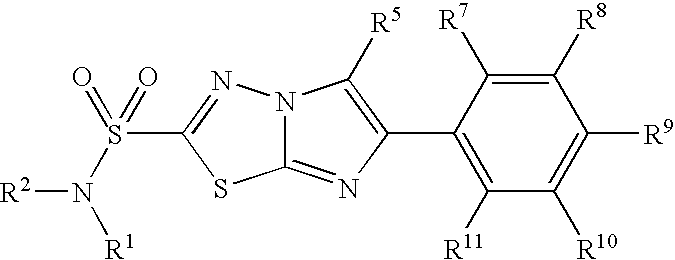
C12=NC(C3=C([R11])C([R10])=C([R9])C([R8])=C3[R7])=C([R5])N1N=C(S(=O)(=O)N([R1])[R2])S2
